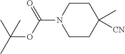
C1CC(C)([CN])CCN1C(OC(C)(C)C)=O
